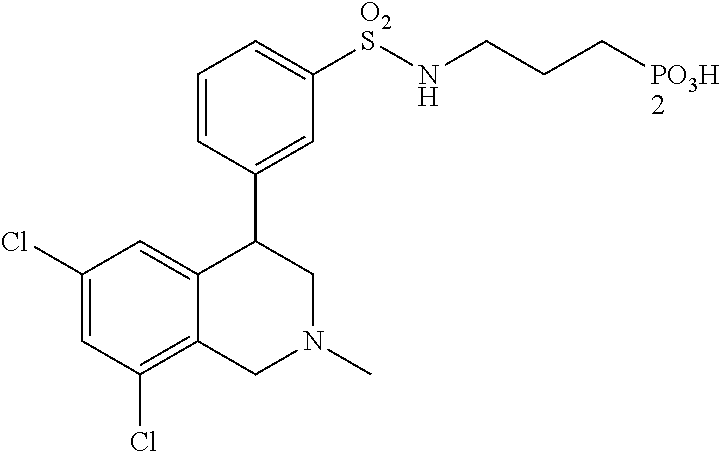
C12=CC(Cl)=CC(Cl)=C1CN(C)CC2C1=CC([O2S]NCCC[PO3H2])=CC=C1
